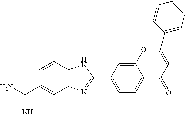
C12=C(C=CC(C(N)=N)=C1)NC(C1=CC=C3C(=C1)OC(C1=CC=CC=C1)=CC3=O)=N2
